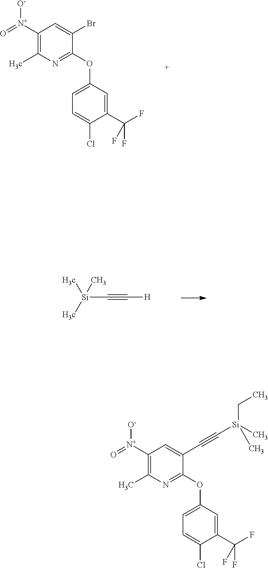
C1([N+](=O)[O-])=C([H3c])N=C(OC2=CC=C(Cl)C(C(F)(F)F)=C2)C(Br)=C1.[Si](C#C[H])([H3c])([H3c])C.C1([N+](=O)[O-])=C(C)N=C(OC2=CC=C(Cl)C(C(F)(F)F)=C2)C(C#C[Si](CC)(C)C)=C1
